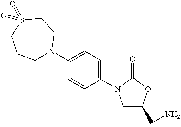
C1N(C2=CC=C(N3CC(CN)OC3=O)C=C2)CCS(=O)(=O)CC1
